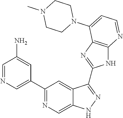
C1=NC=C(C2=NC=C3C(=C2)C(C2=NC4=C(N2)N=CC=C4N2CCN(C)CC2)=NN3)C=C1N
